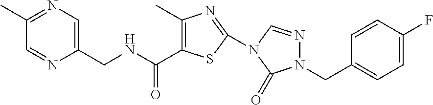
C(NCC1=CN=C(C)C=N1)(=O)C1=C(C)N=C(N2C=NN(CC3=CC=C(F)C=C3)C2=O)S1
